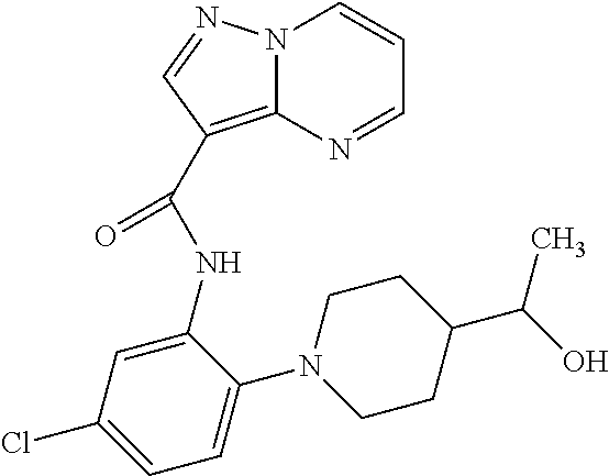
N12C(=C(C(=O)NC3=CC(Cl)=CC=C3N3CCC(C(O)C)CC3)C=N1)N=CC=C2
